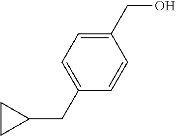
C1(CO)=CC=C(CC2CC2)C=C1
